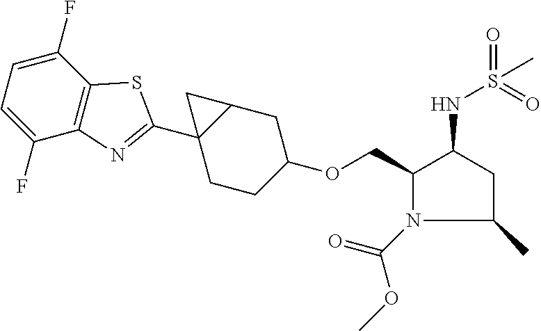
C1(COC2CCC3(C4=NC5=C(S4)C(F)=CC=C5F)C(C2)C3)N(C(=O)OC)C(C)CC1NS(=O)(=O)C
